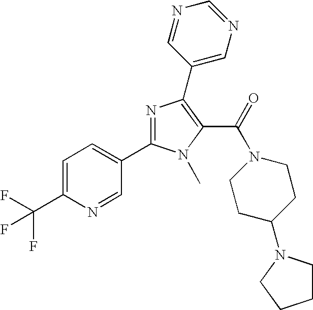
C1=C(C(F)(F)F)N=CC(C2=NC(C3=CN=CN=C3)=C(C(=O)N3CCC(N4CCCC4)CC3)N2C)=C1
